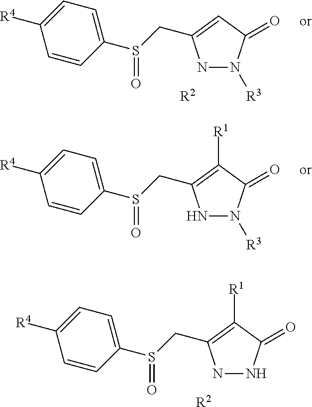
N1NC(=O)C([R1])=C1CS(C1=CC=C([R4])C=C1)=O.[R2].[R2].N1N([R3])C(=O)C=C1CS(C1=CC=C([R4])C=C1)=O.N1N([R3])C(=O)C([R1])=C1CS(C1=CC=C([R4])C=C1)=O
